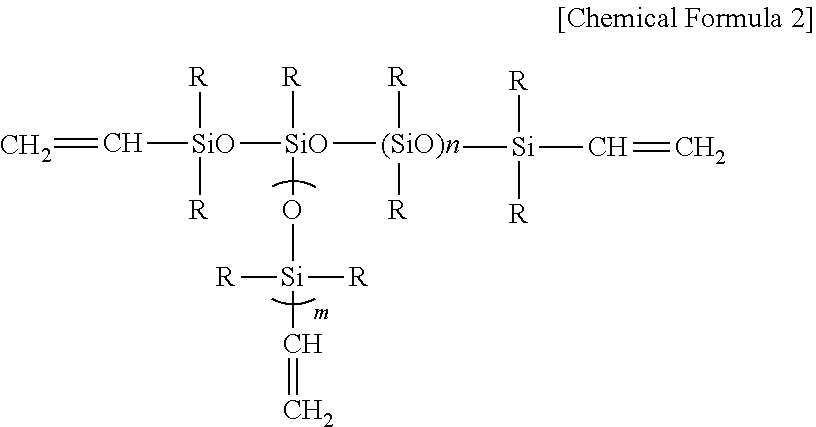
C=C[SiO]([R])([R])[SiO]([R])(O[Si](C=C)([R])[R])[(SiO)n]([R])([R])[Si]([R])([R])C=C
